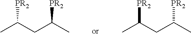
CC(CC(C)[PR2])[PR2].CC(CC(C)[PR2])[PR2]
